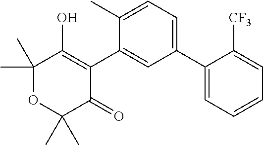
C1(C2=CC=C(C)C(C3=C(O)C(C)(C)OC(C)(C)C3=O)=C2)=CC=CC=C1[CF3]
